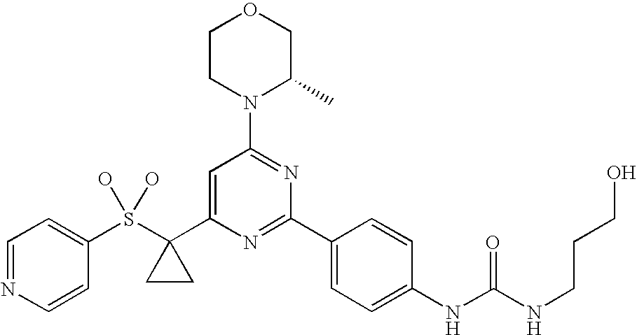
C1(S(C2(C3=CC(N4C(C)COCC4)=NC(C4=CC=C(NC(NCCCO)=O)C=C4)=N3)CC2)(O)O)=CC=NC=C1
